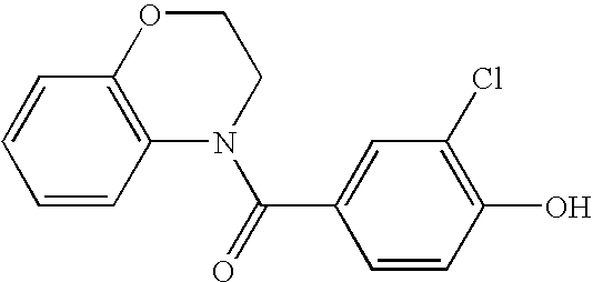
C1=CC2=C(C=C1)OCCN2C(=O)C1=CC(Cl)=C(O)C=C1
